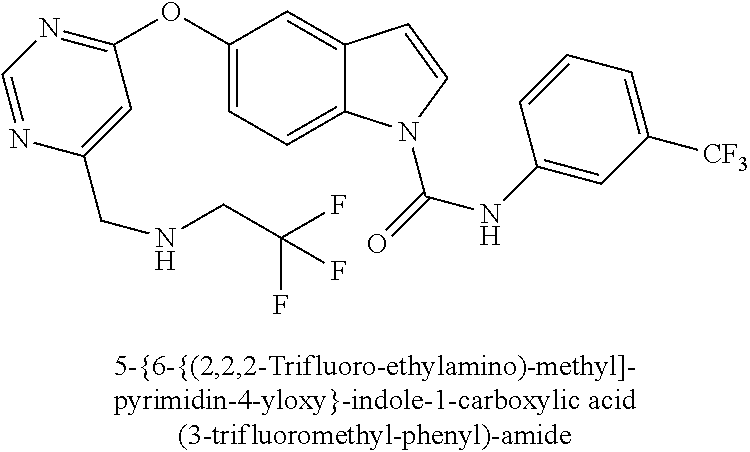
C1(OC2=NC=NC(CNCC(F)(F)F)=C2)=CC=C2C(=C1)C=CN2C(=O)NC1=CC([CF3])=CC=C1
